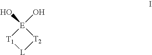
[E]1(O)(O)[T1][L][T2]1
